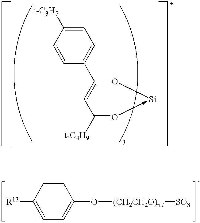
C1=C(C2=CC=C([i-C3H7])C=C2)O[Si]-O=C1[t-C4H9].[R13]C1=CC=C(O[(CH2CH2O)n7][SO3])C=C1
